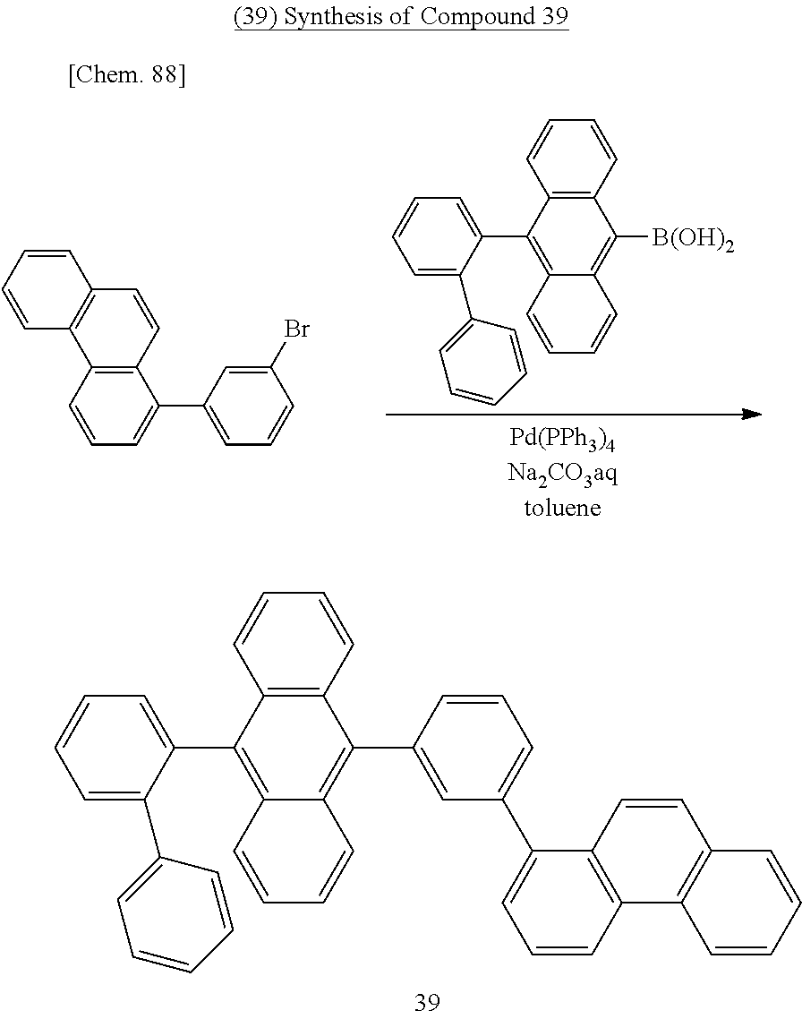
C12=C(C(C3=CC=CC=C3C3=CC=CC=C3)=C3C(=C1C1=CC(C4=CC=CC5=C4C=CC4=C5C=CC=C4)=CC=C1)C=CC=C3)C=CC=C2.C12=C(C(C3=CC=CC=C3C3=CC=CC=C3)=C3C(=C1[B(OH)2])C=CC=C3)C=CC=C2.C12=C(C=CC=C1C1=CC=CC(Br)=C1)C1=C(C=C2)C=CC=C1
